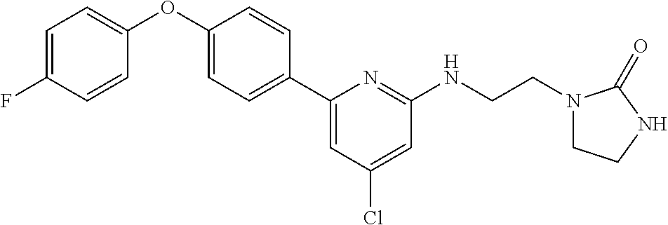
C1=C(F)C=CC(OC2=CC=C(C3=CC(Cl)=CC(NCCN4CCNC4=O)=N3)C=C2)=C1
